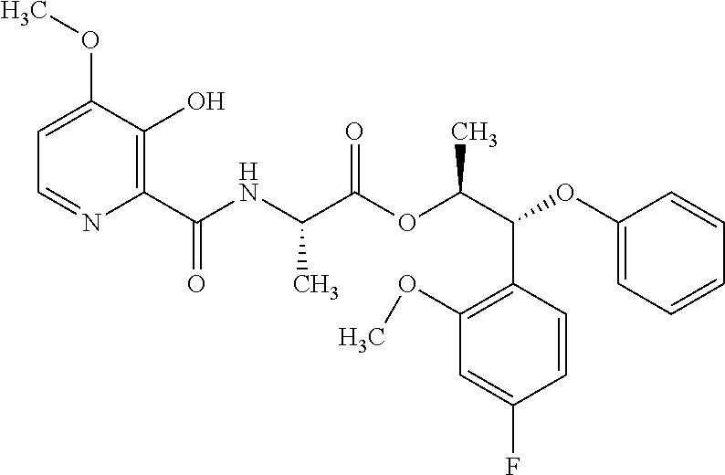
C1=C(OC)C(O)=C(C(NC(C(OC(C(OC2=CC=CC=C2)C2=C(OC)C=C(F)C=C2)C)=O)C)=O)N=C1
